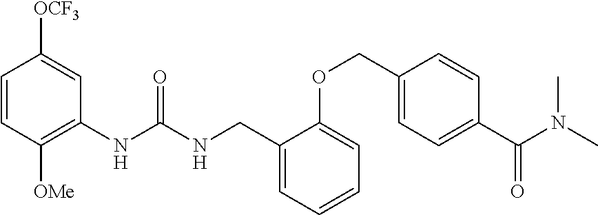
C1=CC([OMe])=C(NC(NCC2=CC=CC=C2OCC2=CC=C(C(=O)N(C)C)C=C2)=O)C=C1[OCF3]
